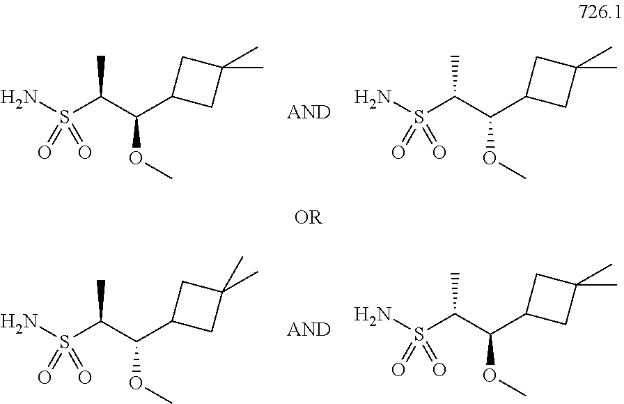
NS(C(C(C1CC(C)(C)C1)OC)C)(=O)=O.NS(C(C(C1CC(C)(C)C1)OC)C)(=O)=O.NS(C(C(C1CC(C)(C)C1)OC)C)(=O)=O.NS(C(C(C1CC(C)(C)C1)OC)C)(=O)=O
